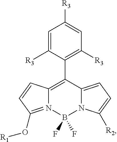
C1=C([R3])C(C2=C3N(=C(O[R1])C=C3)B(F)(F)N3C2=CC=C3[R2])=C([R3])C=C1[R3]
